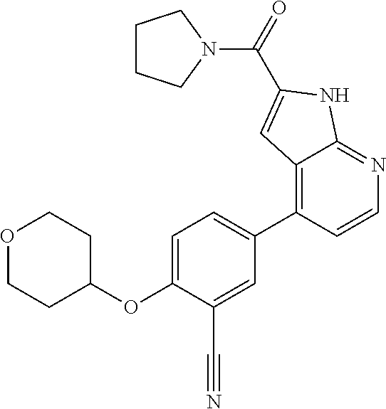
O1CCC(OC2=CC=C(C3=C4C(=NC=C3)NC(C(=O)N3CCCC3)=C4)C=C2C#N)CC1
